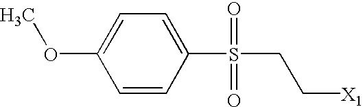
C1=CC(S(CC[X1])(=O)=O)=CC=C1OC
